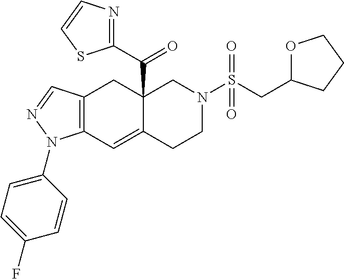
C12=C(C=C3C(C(=O)C4=NC=CS4)(C1)CN(S(CC1OCCC1)(=O)=O)CC3)N(C1=CC=C(F)C=C1)N=C2
